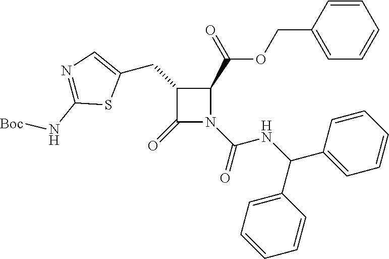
C1(CC2=CN=C(N[Boc])S2)C(=O)N(C(=O)NC(C2=CC=CC=C2)C2=CC=CC=C2)C1C(=O)OCC1=CC=CC=C1
